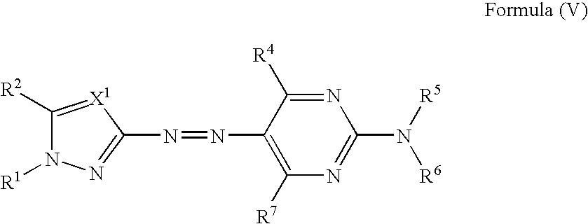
C1([R2])=[X1]C(N=NC2=C([R7])N=C(N([R5])[R6])N=C2[R4])=NN1[R1]
